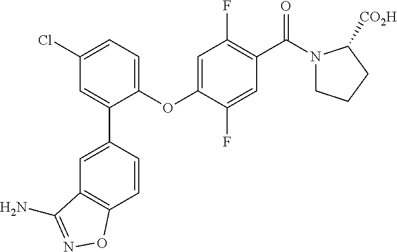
C1(OC2=CC(F)=C(C(=O)N3CCCC3[CO2H])C=C2F)=CC=C(Cl)C=C1C1=CC2=C(C=C1)ON=C2N
